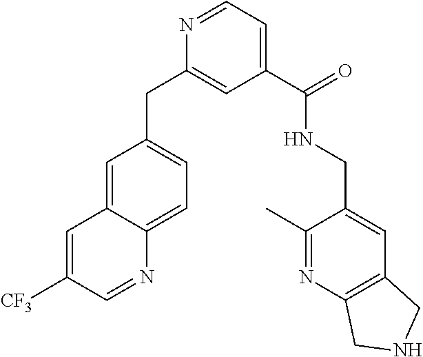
C1=NC(CC2=CC=C3C(=C2)C=C([CF3])C=N3)=CC(C(NCC2=CC3=C(N=C2C)CNC3)=O)=C1
